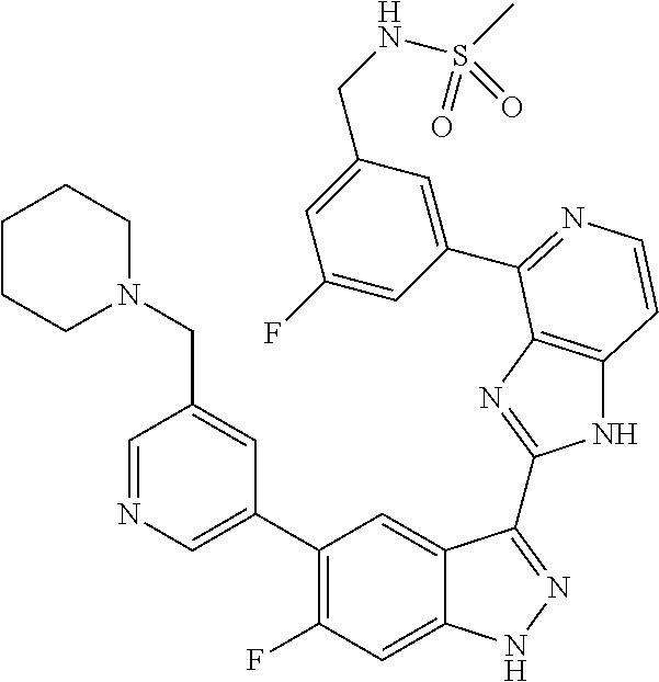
C1=C(C2=C(F)C=C3C(=C2)C(C2=NC4=C(N2)C=CN=C4C2=CC(CNS(C)(=O)=O)=CC(F)=C2)=NN3)C=C(CN2CCCCC2)C=N1
